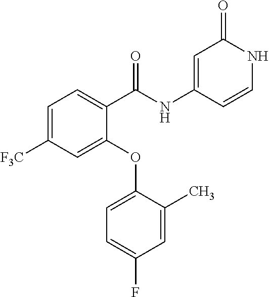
C1=C([F3C])C=C(OC2=CC=C(F)C=C2C)C(C(NC2=CC(=O)NC=C2)=O)=C1
